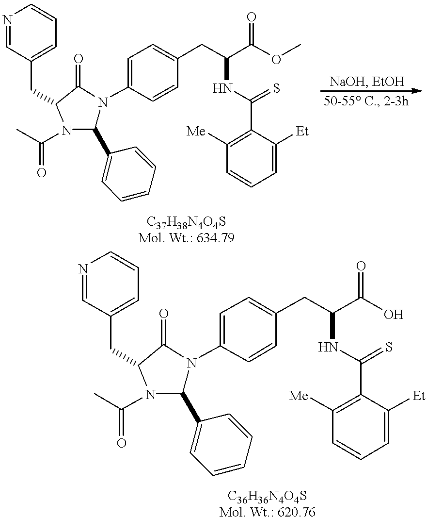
N1=CC(CC2C(=O)N(C3=CC=C(CC(C(OC)=O)NC(C4=C([Me])C=CC=C4[Et])=S)C=C3)C(C3=CC=CC=C3)N2C(C)=O)=CC=C1.N1=CC(CC2C(=O)N(C3=CC=C(CC(C(O)=O)NC(C4=C([Me])C=CC=C4[Et])=S)C=C3)C(C3=CC=CC=C3)N2C(C)=O)=CC=C1
